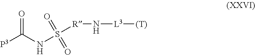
[P3]C(NS(=O)(=O)[R]N[L3][(T)])=O
